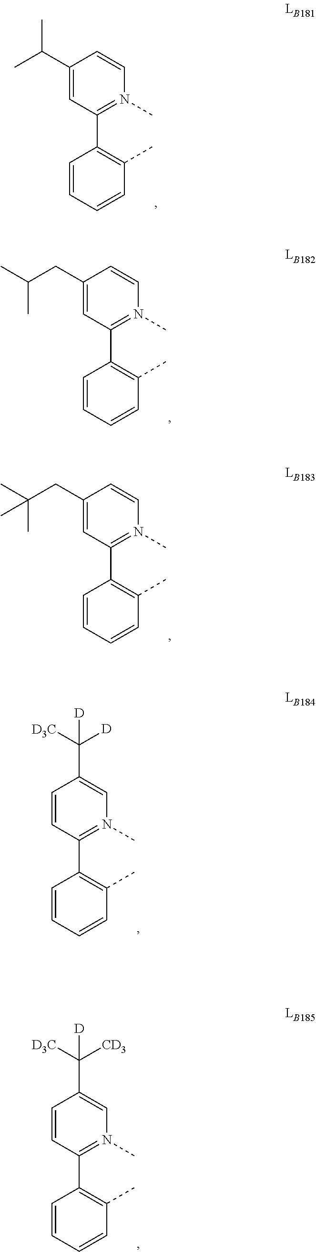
C1(C(C)C)=CC(C2=C(C)C=CC=C2)=N(C)C=C1.C1(CC(C)C)=CC(C2=C(C)C=CC=C2)=N(C)C=C1.C1(CC(C)(C)C)=CC(C2=C(C)C=CC=C2)=N(C)C=C1.C1=CC(C2=C(C)C=CC=C2)=N(C)C=C1C([D])([D3C])[D].C1=CC(C2=C(C)C=CC=C2)=N(C)C=C1C([CD3])([D3C])[D]
